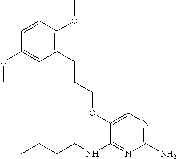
C1(CCCOC2=CN=C(N)N=C2NCCCC)=C(OC)C=CC(OC)=C1
